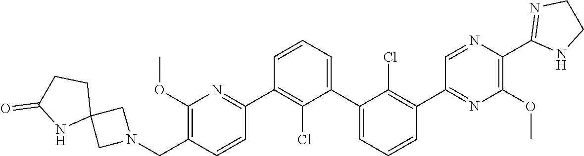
C1(C2=NC(OC)=C(CN3CC4(C3)CCC(=O)N4)C=C2)=C(Cl)C(C2=CC=CC(C3=NC(OC)=C(C4=NCCN4)N=C3)=C2Cl)=CC=C1
